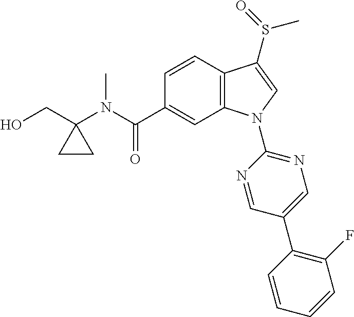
C(C1(N(C)C(C2=CC3=C(C=C2)C(S(=O)C)=CN3C2=NC=C(C3=C(F)C=CC=C3)C=N2)=O)CC1)O
